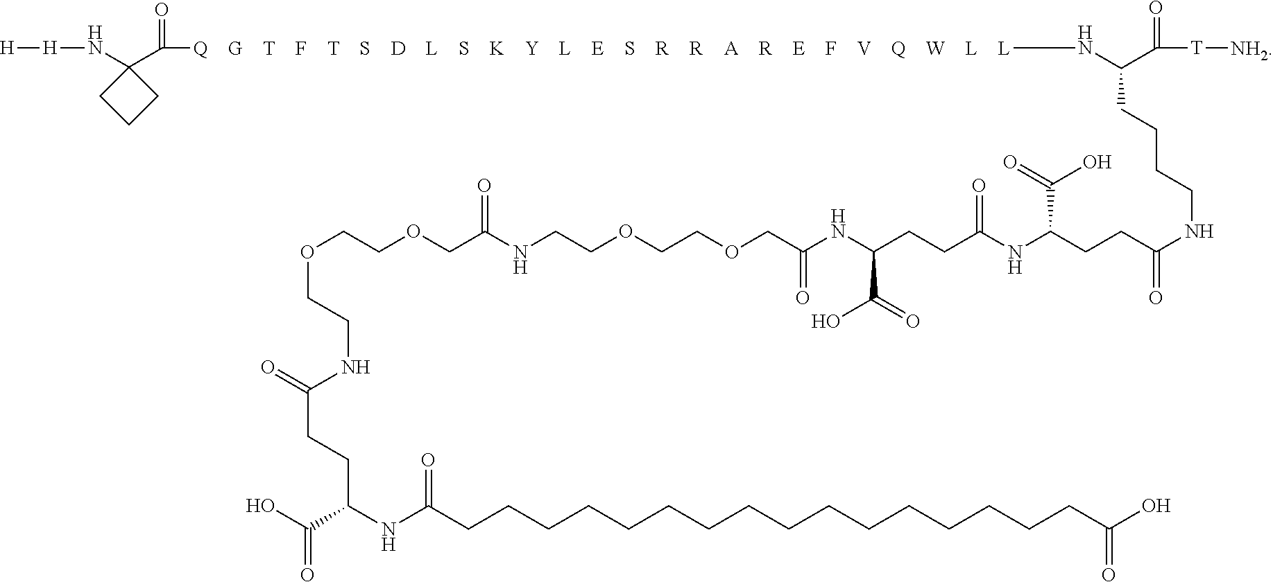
[H][H]NC1(C([Q    G    T    F    T    S    D    L    S    K    Y    L    E    S    R    R    A    R    E    F    V    Q    W    L    L]NC(C([T][NH2])=O)CCCCNC(CCC(NC(CCC(NC(COCCOCCNC(COCCOCCNC(CCC(C(=O)O)NC(CCCCCCCCCCCCCCCCC(O)=O)=O)=O)=O)=O)C(=O)O)=O)C(O)=O)=O)=O)CCC1
